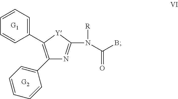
C1(C2=CC=CC=C2)=C(C2=CC=CC=C2)[Y]C(N(C(B)=O)[R])=N1
